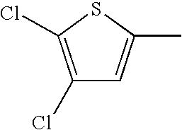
C1(Cl)=C(Cl)SC(C)=C1
